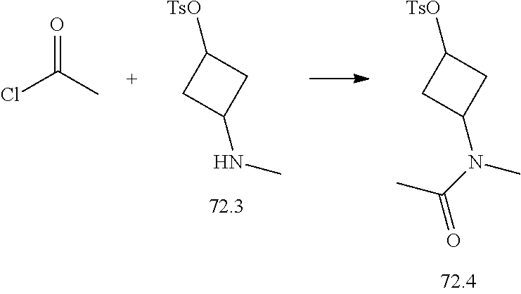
C1C(NC)CC1[TsO].C1C(N(C(C)=O)C)CC1[TsO].ClC(C)=O
